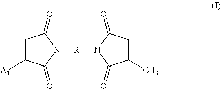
C1=C([A1])C(=O)N([R]N2C(=O)C(C)=CC2=O)C1=O
